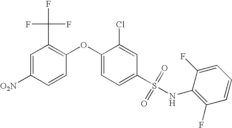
C1(S(NC2=C(F)C=CC=C2F)(=O)=O)=CC=C(OC2=C(C(F)(F)F)C=C([O2N])C=C2)C(Cl)=C1
